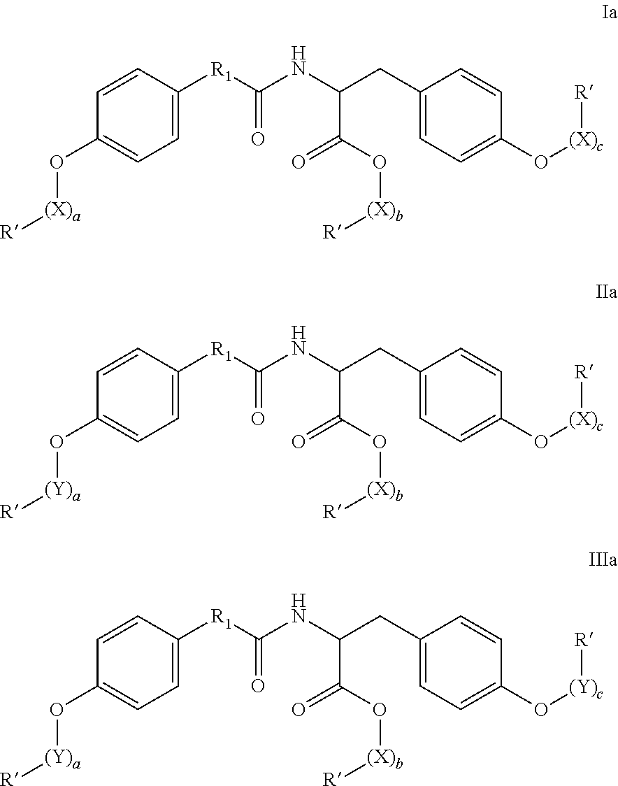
C1=CC(O[(X)a][R])=CC=C1[R1]C(NC(CC1=CC=C(O[(X)c][R])C=C1)C(O[(X)b][R])=O)=O.C1=CC(O[(Y)a][R])=CC=C1[R1]C(NC(CC1=CC=C(O[(X)c][R])C=C1)C(O[(X)b][R])=O)=O.C1=CC(O[(Y)a][R])=CC=C1[R1]C(NC(CC1=CC=C(O[(Y)c][R])C=C1)C(O[(X)b][R])=O)=O
